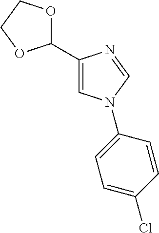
C1=C(Cl)C=CC(N2C=C(C3OCCO3)N=C2)=C1
